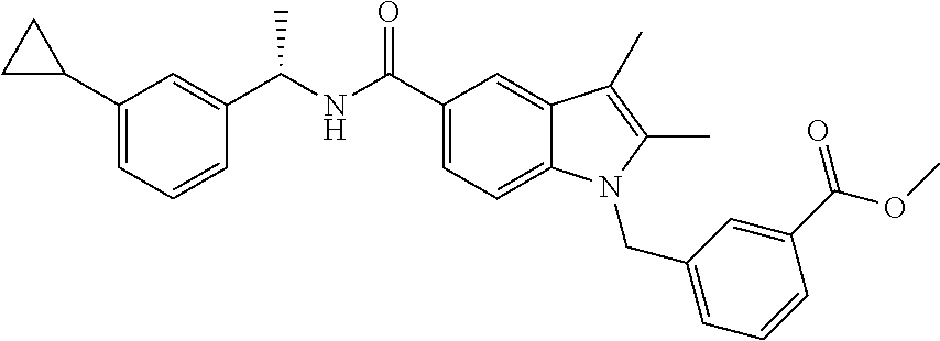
C1=CC=C(CN2C3=CC=C(C(NC(C4=CC(C5CC5)=CC=C4)C)=O)C=C3C(C)=C2C)C=C1C(OC)=O
